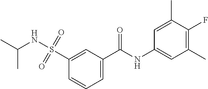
C1(S(=O)(=O)NC(C)C)=CC(C(NC2=CC(C)=C(F)C(C)=C2)=O)=CC=C1
